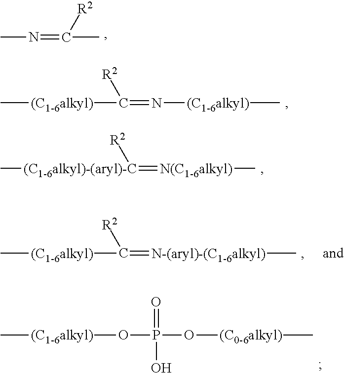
CN=C(C)[R2].C[(C1-6alkyl)]C(=N[(C1-6alkyl)]C)[R2].[(C1-6alkyl)-(aryl)-C]([R2])(=[N(C1-6alkyl)]C)C.C[(C1-6alkyl)]C(=[N-(aryl)-(C1-6alkyl)]C)[R2].C[(C1-6alkyl)]OP(O[(C0-6alkyl)]C)(=O)O
